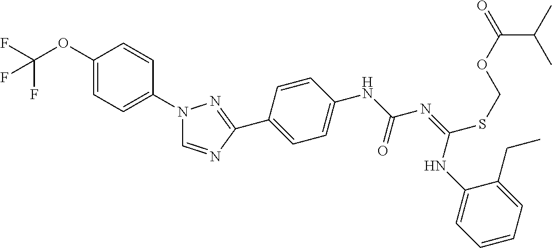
C1(OC(F)(F)F)=CC=C(N2C=NC(C3=CC=C(NC(N=C(NC4=CC=CC=C4CC)SCOC(C(C)C)=O)=O)C=C3)=N2)C=C1
